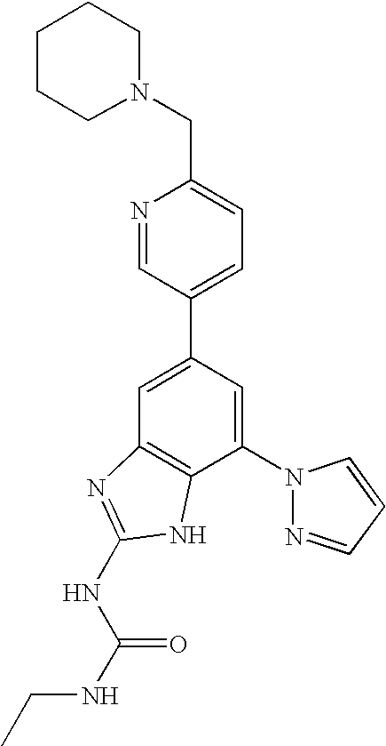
C1=C(C2=CC=C(CN3CCCCC3)N=C2)C=C(N2N=CC=C2)C2=C1N=C(NC(=O)NCC)N2
